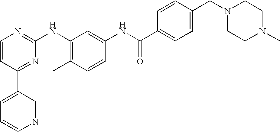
C1=CC(C2=CC=CN=C2)=NC(NC2=C(C)C=CC(NC(=O)C3=CC=C(CN4CCN(C)CC4)C=C3)=C2)=N1
